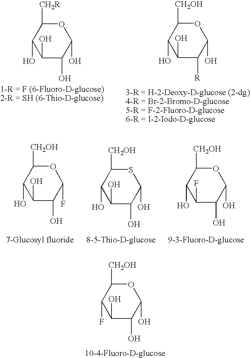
C1(O)C(O)C(O)OC([CH2R])C1O.C1(O)C([R])C(O)OC([CH2OH])C1O.C1(O)C(O)C(F)OC([CH2OH])C1O.C1(O)C(O)C(O)SC([CH2OH])C1O.C1(F)C(O)C(O)OC([CH2OH])C1O.C1(O)C(O)C(O)OC([CH2OH])C1F
